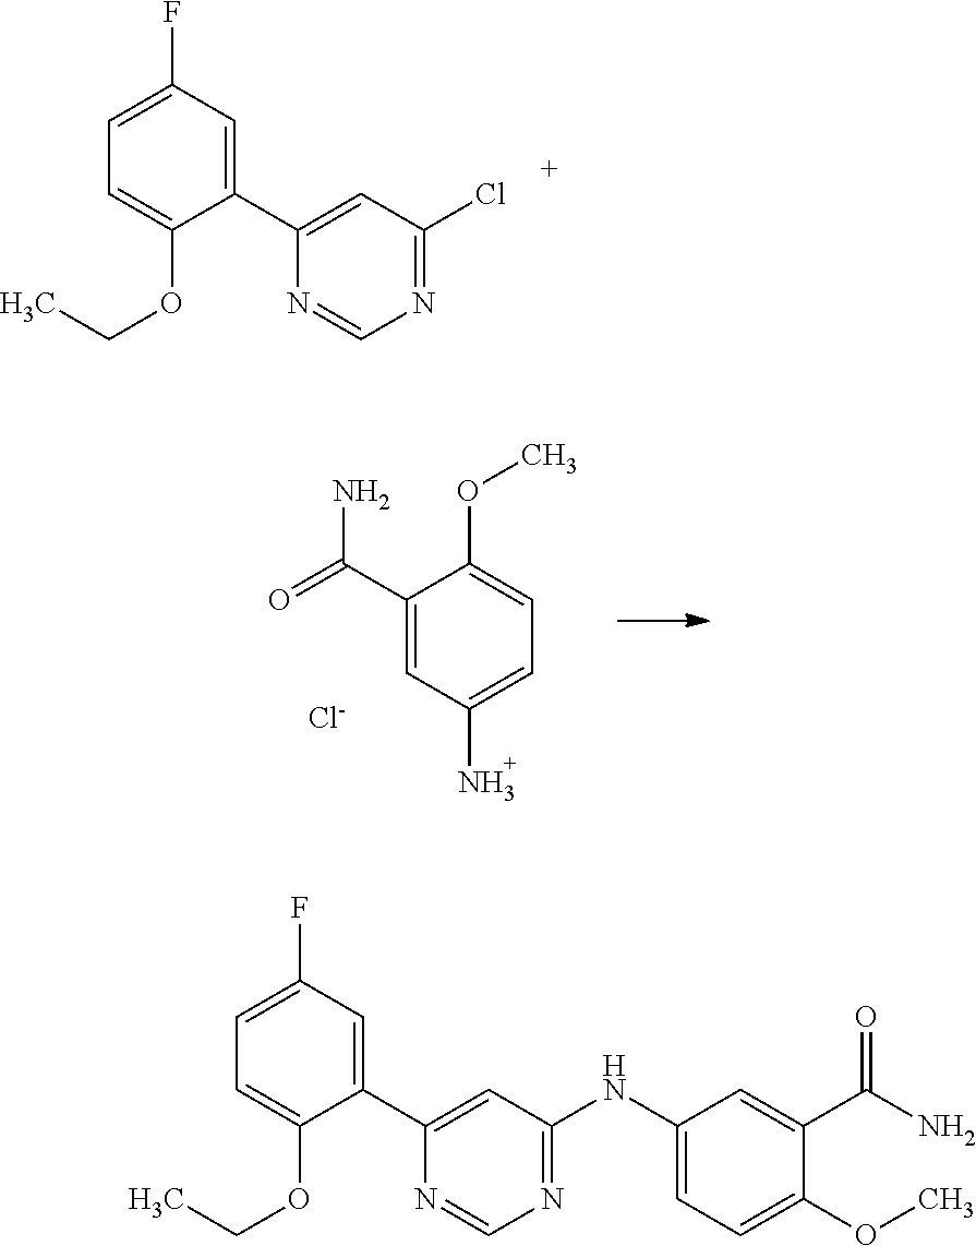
C1(C(=O)N)=CC(N)=CC=C1OC.[Cl-].C1=C(OCC)C(C2=CC(Cl)=NC=N2)=CC(F)=C1.C1=C(OCC)C(C2=CC(NC3=CC=C(OC)C(C(N)=O)=C3)=NC=N2)=CC(F)=C1
